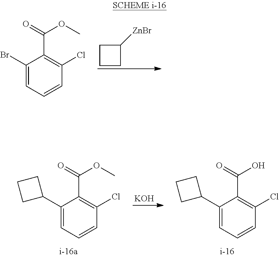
C1CCC1[ZnBr].C1(Br)=CC=CC(Cl)=C1C(=O)OC.[KOH].C1(C2CCC2)=CC=CC(Cl)=C1C(=O)O.C1(C2CCC2)=CC=CC(Cl)=C1C(=O)OC
